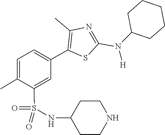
C1C(N(C2=NC(C)=C(C3=CC=C(C)C(S(=O)(NC4CCNCC4)=O)=C3)S2)[H])CCCC1
